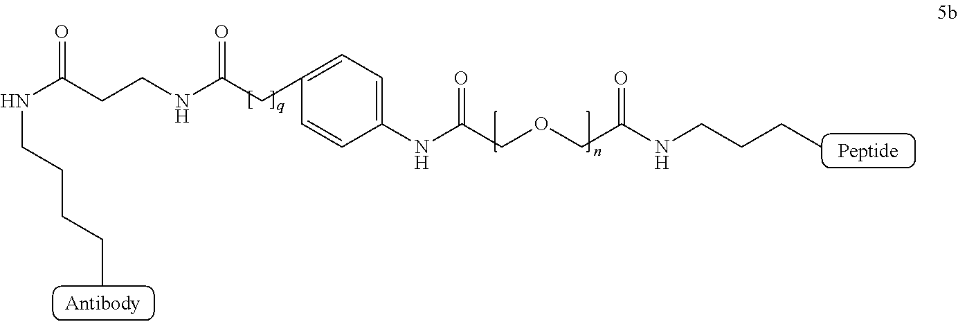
N(C(CCNC(CC1=CC=C(NC(COCC(NCCCC)=O)=O)C=C1)=O)=O)CCCCC
